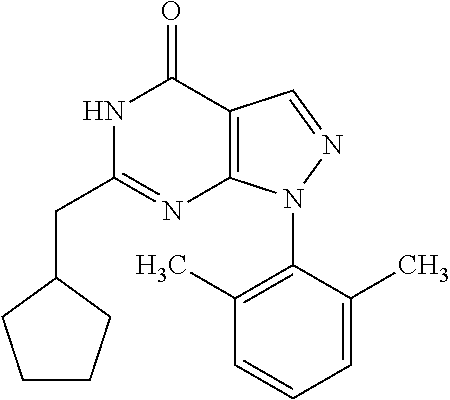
C1(C)=C(N2C3=C(C=N2)C(=O)NC(CC2CCCC2)=N3)C(C)=CC=C1
